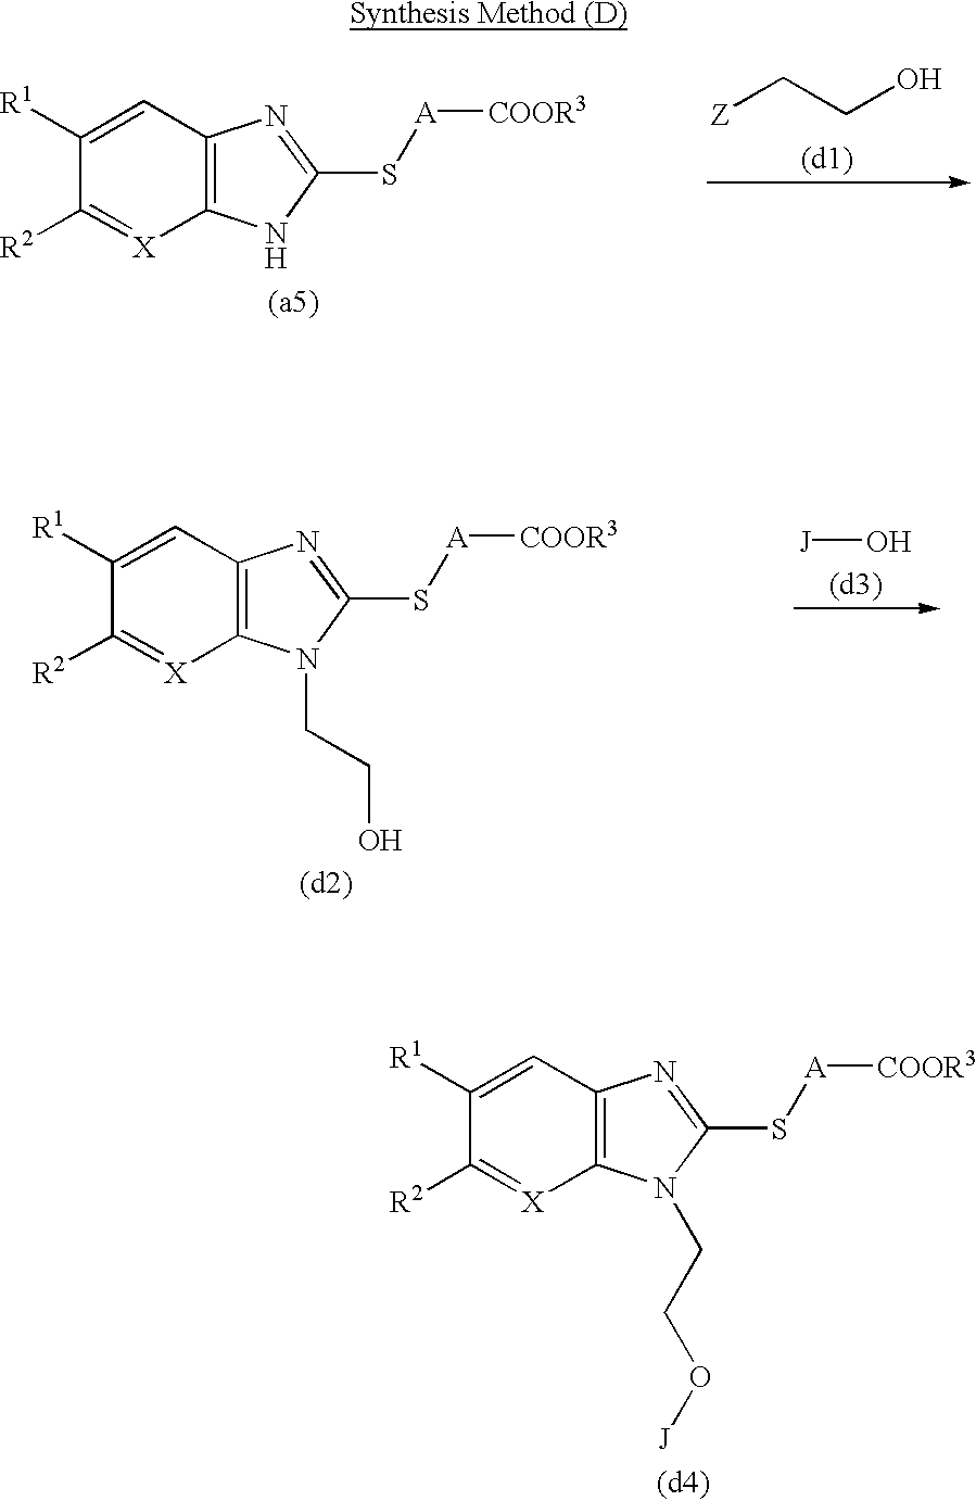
C1=C([R1])C([R2])=[X]C2=C1N=C(S[A][COOR3])N2CCO[J].[Z]CCO.C1=C([R1])C([R2])=[X]C2=C1N=C(S[A][COOR3])N2.C1=C([R1])C([R2])=[X]C2=C1N=C(S[A][COOR3])N2CCO.[J]O
